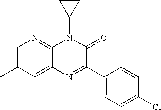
C1=C(C)C=C2C(=N1)N(C1CC1)C(=O)C(C1=CC=C(Cl)C=C1)=N2
